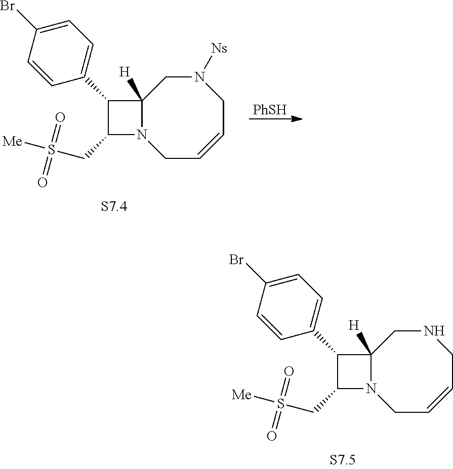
C12([H])N(CC=CCN([Ns])C1)C(CS([Me])(=O)=O)C2C1=CC=C(Br)C=C1.[PhSH].C12([H])N(CC=CCNC1)C(CS([Me])(=O)=O)C2C1=CC=C(Br)C=C1
